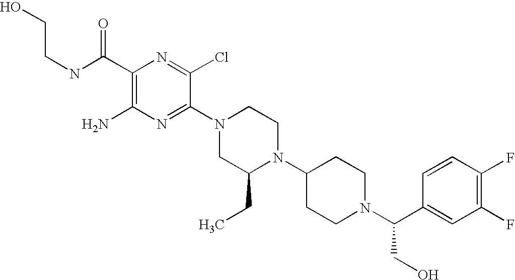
C1(C(=O)NCCO)=C(N)N=C(N2CC(CC)N(C3CCN(C(C4=CC(F)=C(F)C=C4)CO)CC3)CC2)C(Cl)=N1
